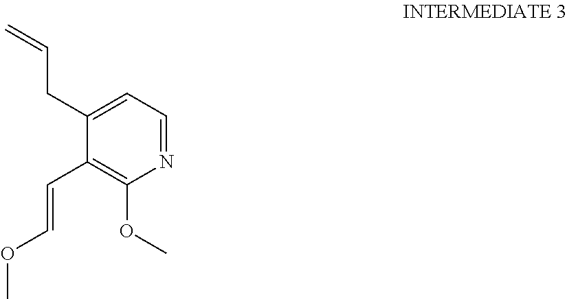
C1=C(CC=C)C(C=COC)=C(OC)N=C1
